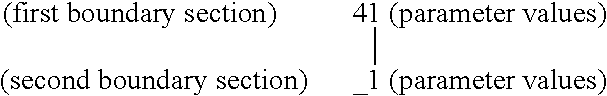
[41 (parameter values)][_1 (parameter values)].[(first boundary section)].[(second boundary section)]
